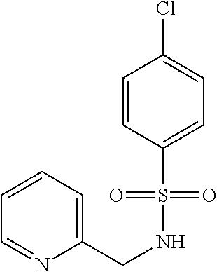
C1(CNS(=O)(=O)C2=CC=C(Cl)C=C2)=CC=CC=N1
